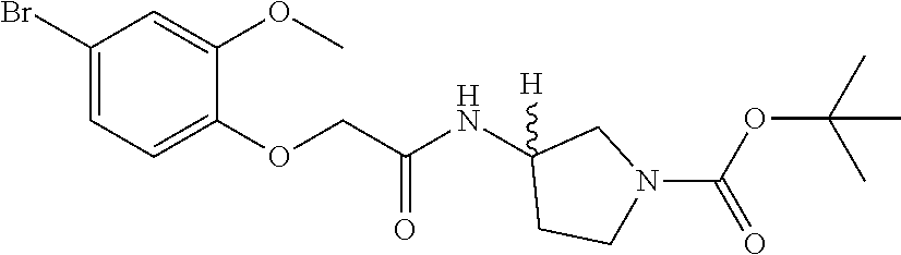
C1(Br)=CC=C(OCC(NC2([H])CCN(C(OC(C)(C)C)=O)C2)=O)C(OC)=C1
